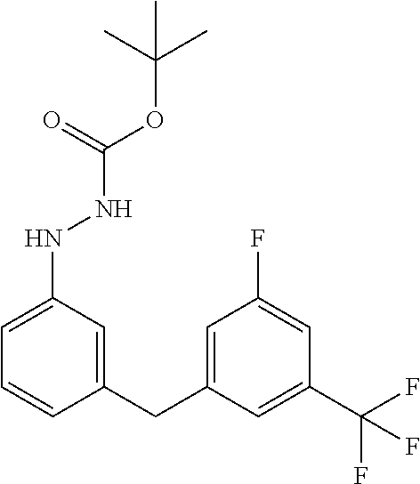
C1=C(CC2=CC(NNC(=O)OC(C)(C)C)=CC=C2)C=C(C(F)(F)F)C=C1F
